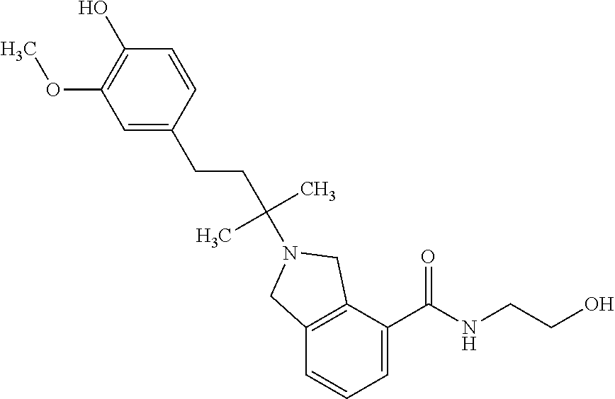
C1=C(C(NCCO)=O)C2=C(C=C1)CN(C(CCC1=CC(OC)=C(O)C=C1)(C)C)C2
